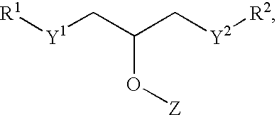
[R1][Y1]CC(C[Y2][R2])O[Z]
